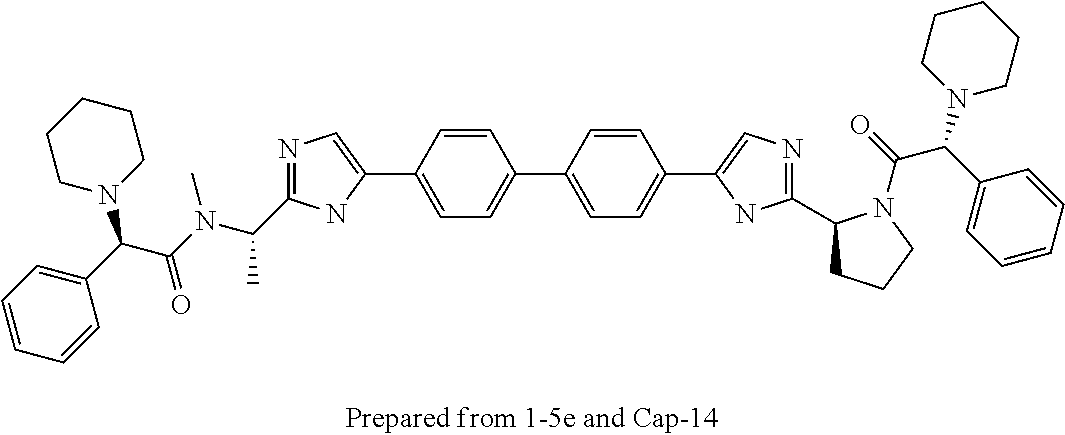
C1=CC(C2=CC=C(C3=CN=C(C4CCCN4C(=O)C(C4=CC=CC=C4)N4CCCCC4)N3)C=C2)=CC=C1C1=CN=C(C(N(C(C(C2=CC=CC=C2)N2CCCCC2)=O)C)C)N1
